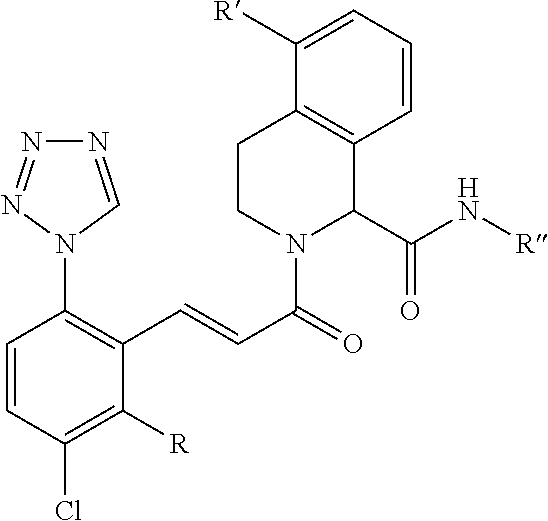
C1=CC(Cl)=C([R])C(C=CC(=O)N2C(C(N[R])=O)C3=C(CC2)C([R])=CC=C3)=C1N1C=NN=N1
